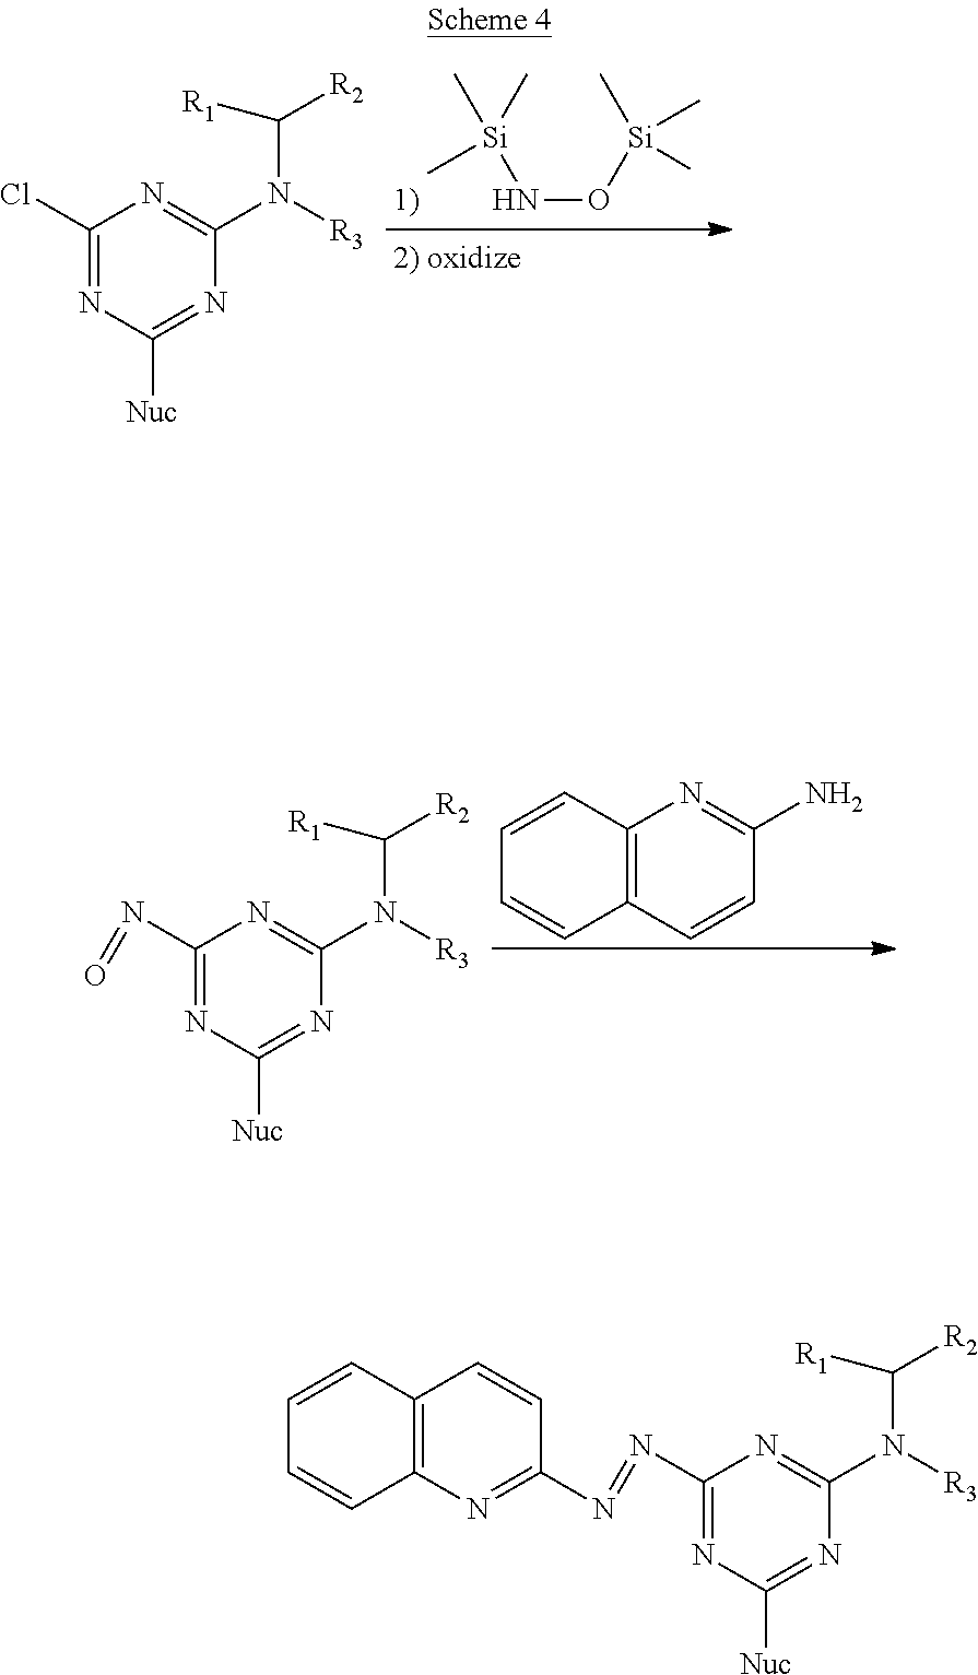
C[Si](NO[Si](C)(C)C)(C)C.C1(Cl)=NC([Nuc])=NC(N([R3])C([R2])[R1])=N1.C1(N=O)=NC([Nuc])=NC(N([R3])C([R2])[R1])=N1.C12=C(C=CC(N)=N1)C=CC=C2.C12=C(N=C(N=NC3=NC([Nuc])=NC(N([R3])C([R2])[R1])=N3)C=C1)C=CC=C2
